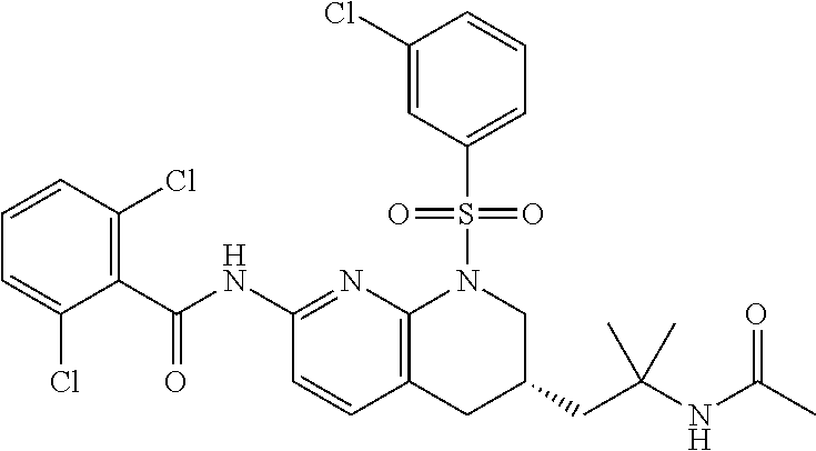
C1(C(NC2=NC3=C(C=C2)CC(CC(NC(C)=O)(C)C)CN3S(C2=CC=CC(Cl)=C2)(=O)=O)=O)=C(Cl)C=CC=C1Cl
